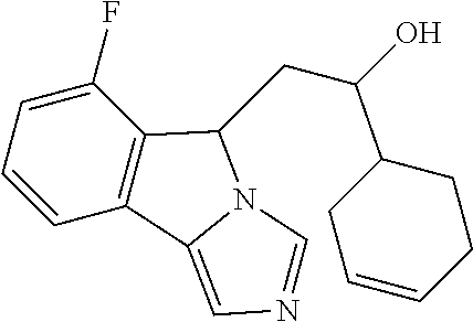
C1(F)=CC=CC2=C1C(CC(O)C1CC=CCC1)N1C2=CN=C1
